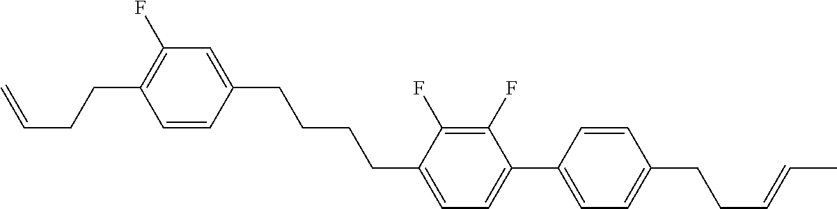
C1=CC(CCCCC2=CC=C(C3=CC=C(CCC=CC)C=C3)C(F)=C2F)=CC(F)=C1CCC=C
